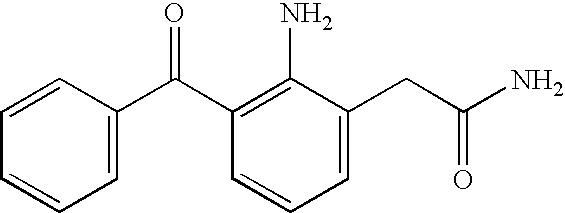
C1=C(C(=O)C2=C(N)C(CC(=O)N)=CC=C2)C=CC=C1
